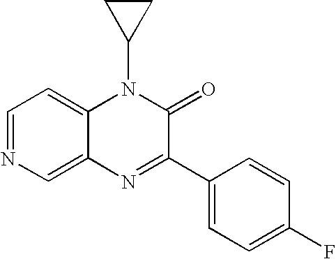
C1=NC=C2C(=C1)N(C1CC1)C(=O)C(C1=CC=C(F)C=C1)=N2
